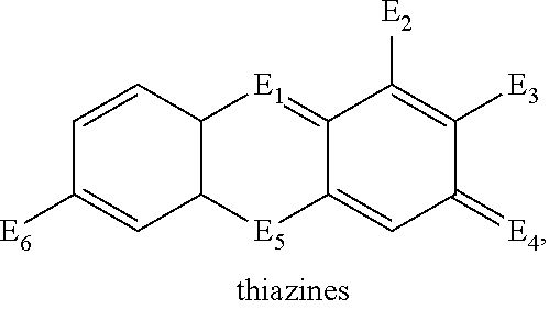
C1=CC2C(C=C1[E6])[E5]C1=CC(=[E4])C([E3])=C([E2])C1=[E1]2
